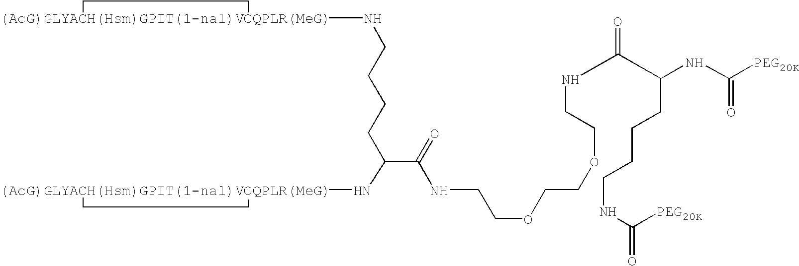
C(CCCC(C(=O)NCCOCCOCCNC(C(NC([PEG20K])=O)CCCCNC([PEG20K])=O)=O)N[(AcG)GLYACH(Hsm)GPIT(1-nal)VCQPLR(MeG)]1CC1)N[(AcG)GLYACH(Hsm)GPIT(1-nal)VCQPLR(MeG)]1CC1
